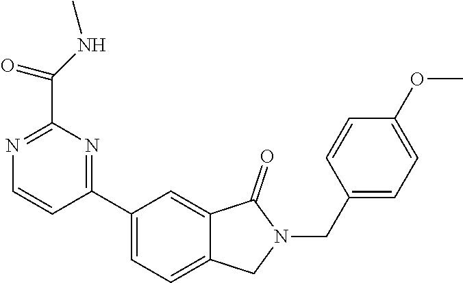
C1(C2=NC(C(=O)NC)=NC=C2)=CC=C2C(=C1)C(=O)N(CC1=CC=C(OC)C=C1)C2
